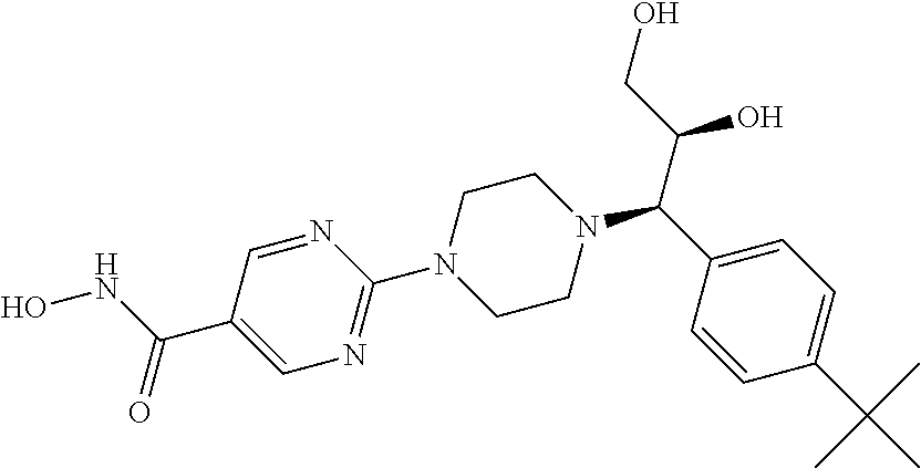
N1=CC(C(NO)=O)=CN=C1N1CCN(C(C(O)CO)C2=CC=C(C(C)(C)C)C=C2)CC1
